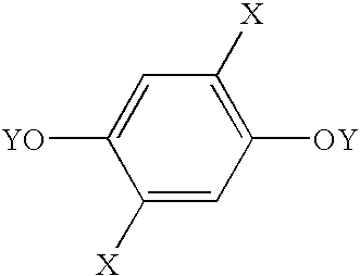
C1=C([YO])C([X])=CC([OY])=C1[X]
